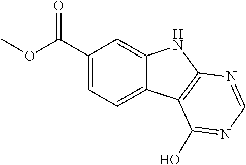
O=C(C1=CC=C2C(=C1)NC1=C2C(O)=NC=N1)OC
